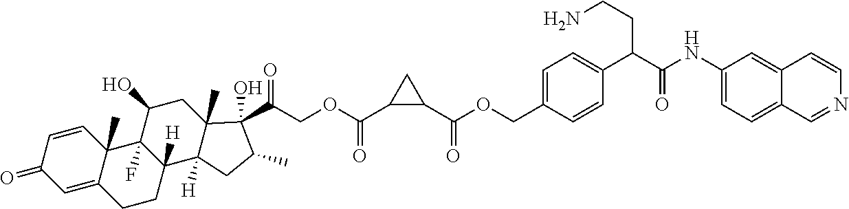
C1=CC2(C)C(=CC1=O)CCC1([H])C2(F)C(O)CC2(C)C1([H])CC(C)C2(C(=O)COC(C1CC1C(OCC1=CC=C(C(C(NC2=CC=C3C(=C2)C=CN=C3)=O)CCN)C=C1)=O)=O)O
